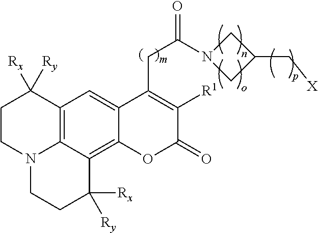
N1(C(CC2=C([R1])C(=O)OC3=C4C5=C(C=C23)C([Rx])([Ry])CCN5CCC4([Rx])[Ry])=O)CC(C[X])C1
